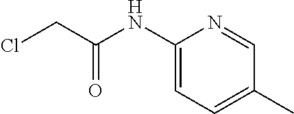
C1(NC(CCl)=O)=CC=C(C)C=N1
